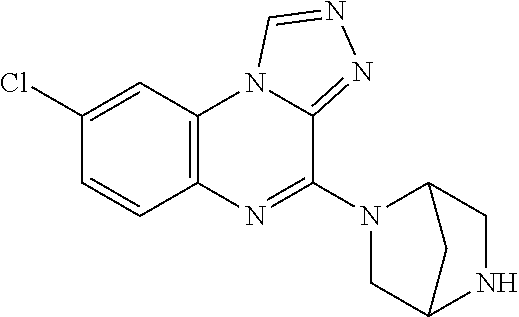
C12=C(C=C(Cl)C=C1)N1C(=NN=C1)C(N1CC3NCC1C3)=N2
